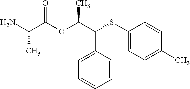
NC(C(OC(C(SC1=CC=C(C)C=C1)C1=CC=CC=C1)C)=O)C
